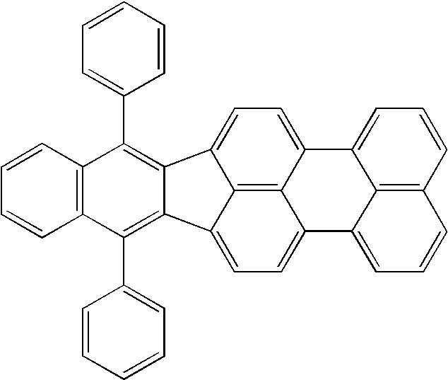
C1=CC2=C(C=C1)C(C1=CC=CC=C1)=C1C(=C2C2=CC=CC=C2)C2=CC=C3C4=C2C1=CC=C4C1=CC=CC2=C1C3=CC=C2
